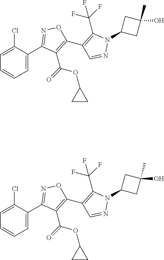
C1=CC=C(C2=NOC(C3=C(C(F)(F)F)N(C4CC(C)(O)C4)N=C3)=C2C(=O)OC2CC2)C(Cl)=C1.C1=CC=C(C2=NOC(C3=C(C(F)(F)F)N(C4CC(C)(O)C4)N=C3)=C2C(=O)OC2CC2)C(Cl)=C1
